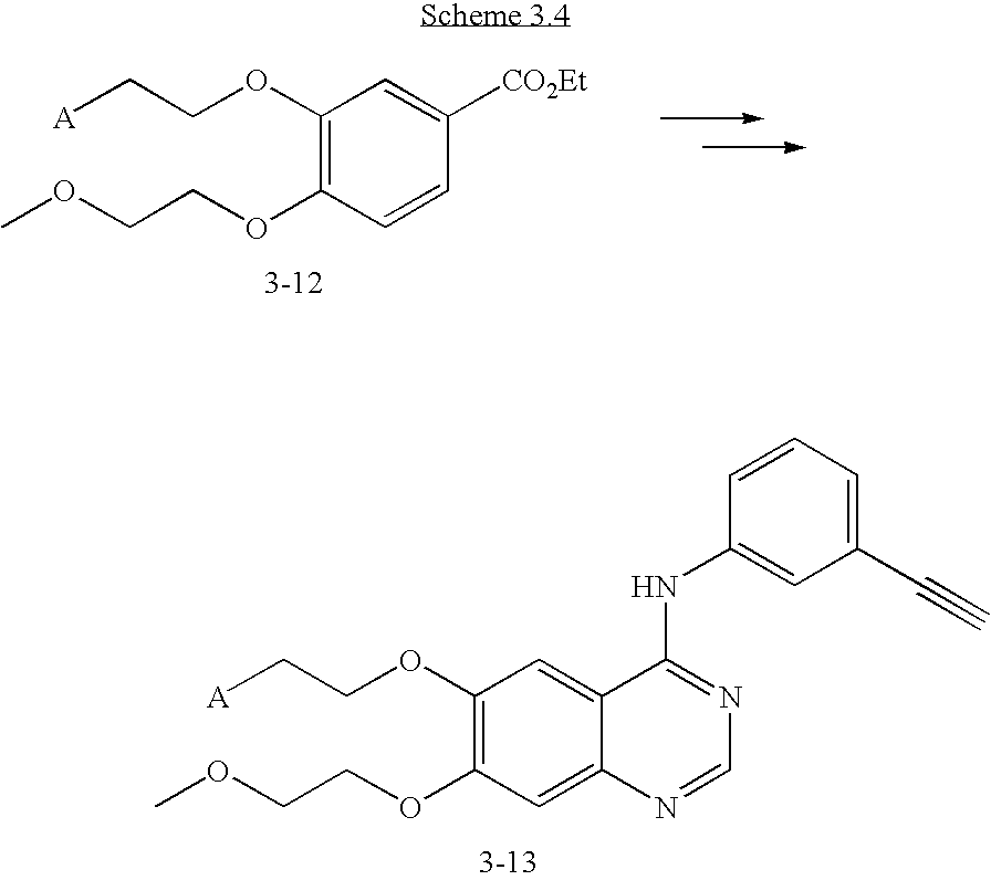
C1(OCC[A])=C(OCCOC)C=CC([CO2Et])=C1.C1(OCC[A])=C(OCCOC)C=C2C(=C1)C(NC1=CC(C#C)=CC=C1)=NC=N2
